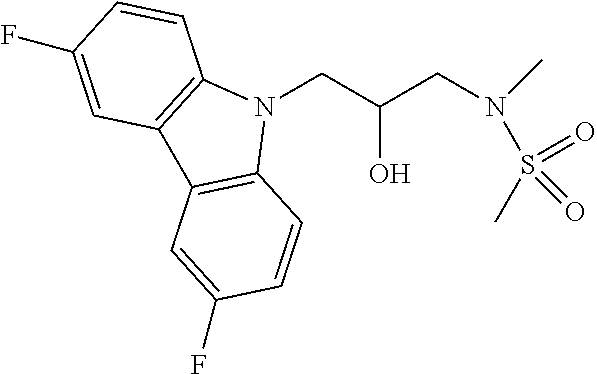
N1(CC(CN(C)S(C)(=O)=O)O)C2=C(C3=C1C=CC(F)=C3)C=C(F)C=C2
